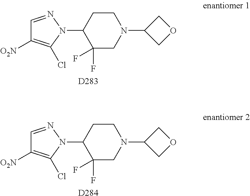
C1=NN(C2C(F)(F)CN(C3COC3)CC2)C(Cl)=C1[O2N].[D283].C1=NN(C2C(F)(F)CN(C3COC3)CC2)C(Cl)=C1[O2N].[D284]
